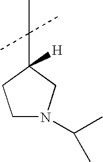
C1N(C(C)C)CC(C(C)(C)C)([H])C1
